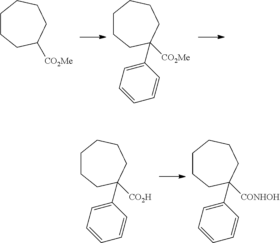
C1CCC([CO2Me])CCC1.C1CCC([CO2Me])(C2=CC=CC=C2)CCC1.C1CCC([CO2H])(C2=CC=CC=C2)CCC1.C1CCC([CONHOH])(C2=CC=CC=C2)CCC1
